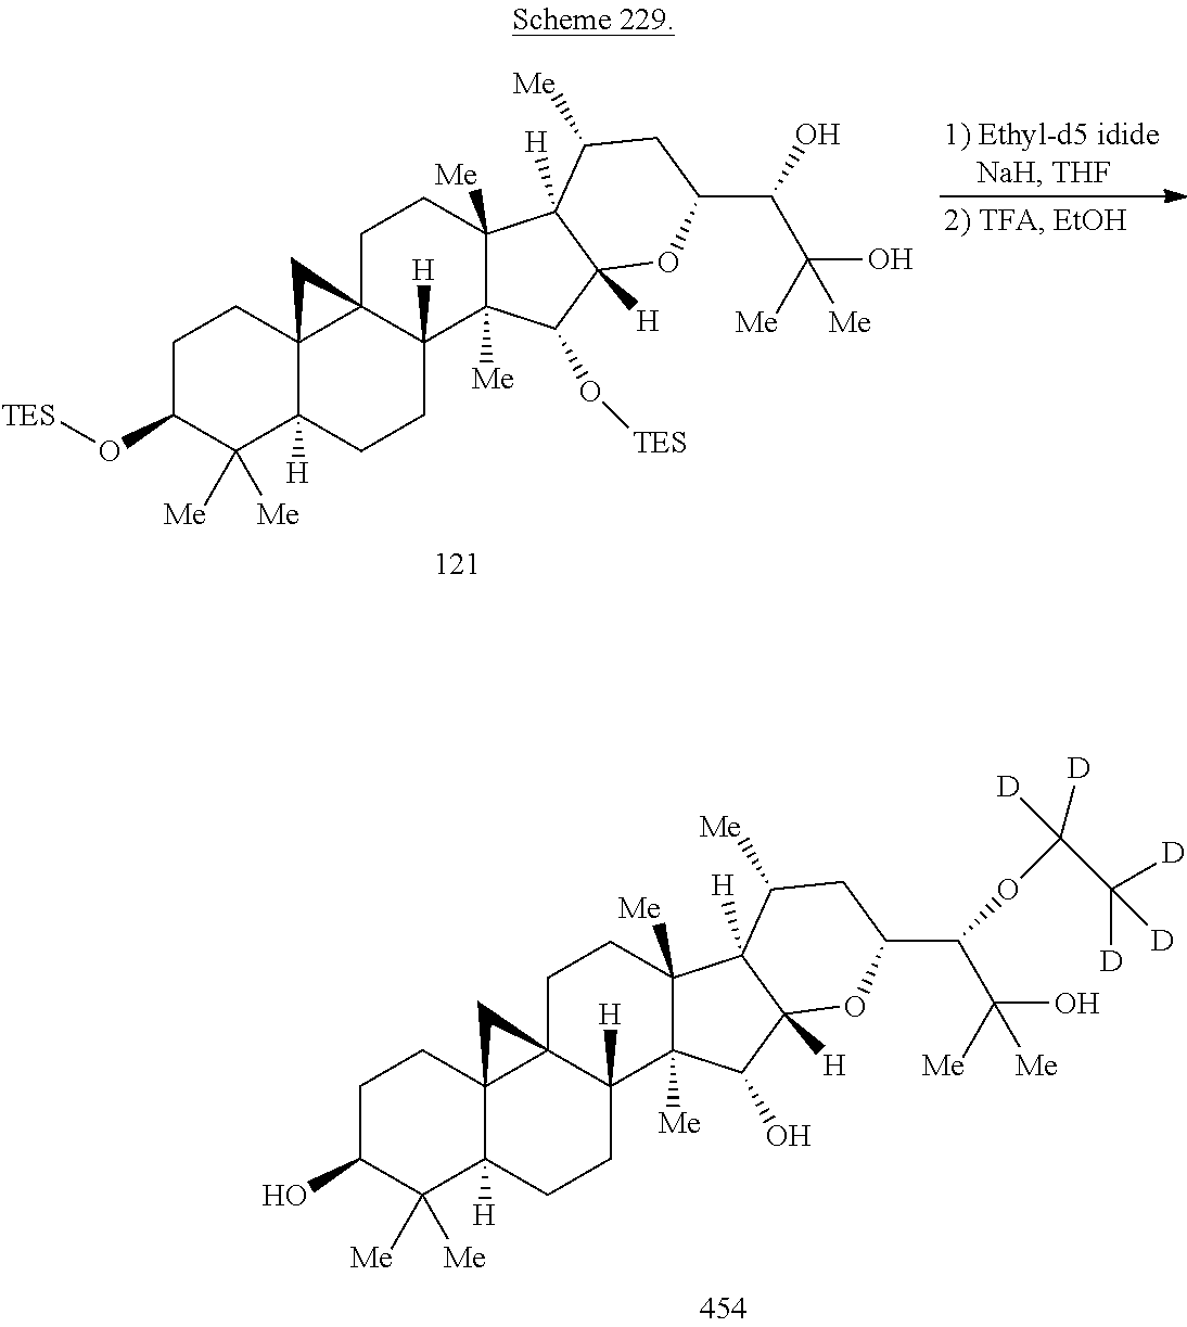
C1C(O)C([Me])([Me])C2([H])C3(C1)C1(C3)CCC3([Me])C([Me])(C(O)C4([H])C3([H])C([Me])CC(C(C(O)([Me])[Me])OC(C([D])([D])[D])([D])[D])O4)C1([H])CC2.C1C(O[TES])C([Me])([Me])C2([H])C3(C1)C1(C3)CCC3([Me])C([Me])(C(O[TES])C4([H])C3([H])C([Me])CC(C(C(O)([Me])[Me])O)O4)C1([H])CC2
